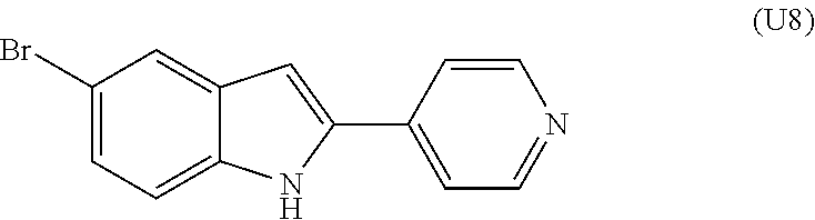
C1(Br)=CC=C2C(=C1)C=C(C1=CC=NC=C1)N2
